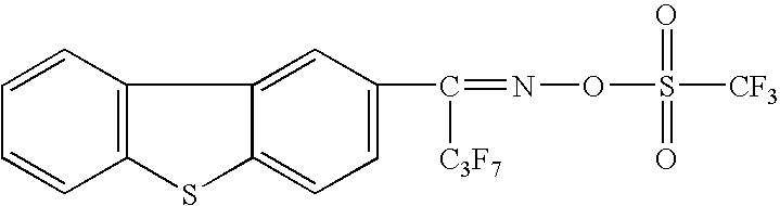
C1=CC2=C(C=C1)SC1=CC=C(C(=NOS(=O)(=O)[CF3])[C3F7])C=C21
